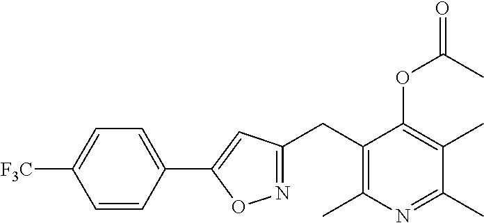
C1(CC2=C(C)N=C(C)C(C)=C2OC(=O)C)=NOC(C2=CC=C([F3C])C=C2)=C1
